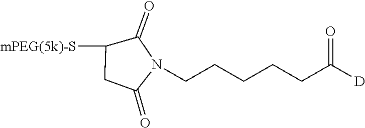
C1([mPEG(5k)-S])CC(=O)N(CCCCCC(=O)[D])C1=O
